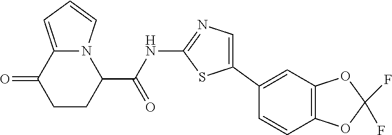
C1CC(C(NC2=NC=C(C3=CC4=C(C=C3)OC(F)(F)O4)S2)=O)N2C(=CC=C2)C1=O
